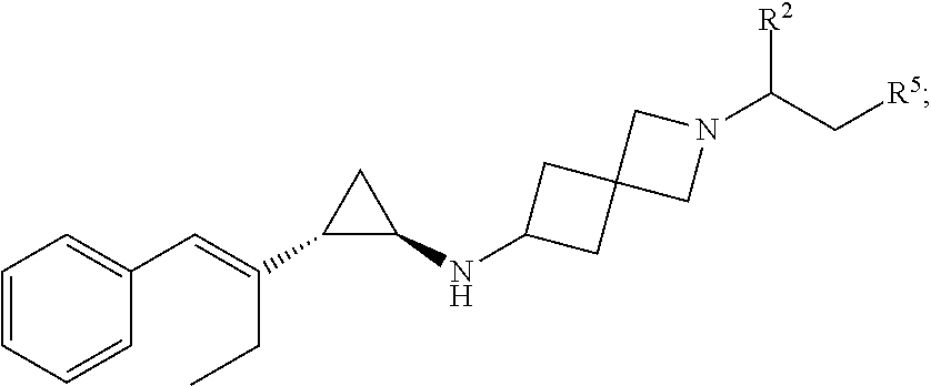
C1=CC(C=C(CC)C2C(NC3CC4(C3)CN(C([R2])C[R5])C4)C2)=CC=C1
